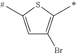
C1=C(C)SC(C)=C1Br
